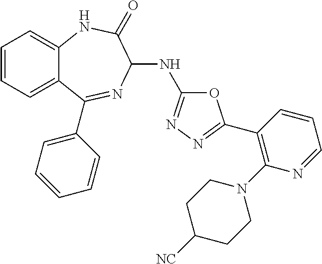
C1(C2=NN=C(NC3N=C(C4=CC=CC=C4)C4=CC=CC=C4NC3=O)O2)=C(N2CCC([NC])CC2)N=CC=C1
